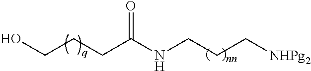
OCCCC(NCCC[NHPg2])=O
